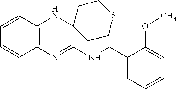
C1=CC2=C(C=C1)N=C(NCC1=CC=CC=C1OC)C1(N2)CCSCC1
